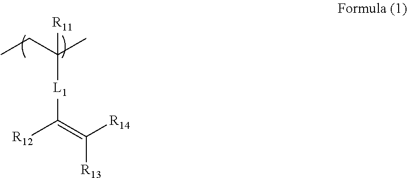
CCC(C)([L1]C([R12])=C([R14])[R13])[R11]
